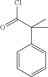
C1=CC=CC=C1C(C(Cl)=O)(C)C
